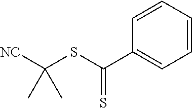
[NC]C(SC(C1=CC=CC=C1)=S)(C)C
